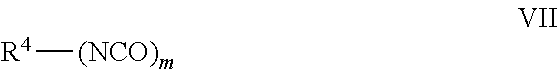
[R4][(NCO)m]
